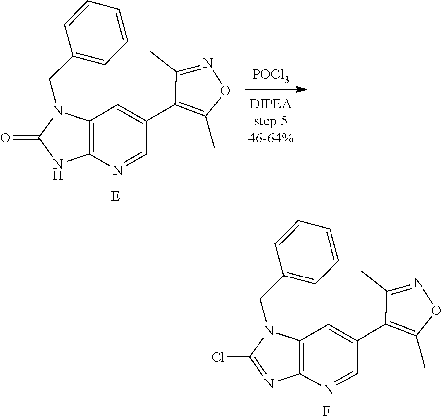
[POCl3].[E].C1=C(C2=C(C)ON=C2C)C=NC2=C1N(CC1=CC=CC=C1)C(=O)N2.F.C1=C(C2=C(C)ON=C2C)C=NC2=C1N(CC1=CC=CC=C1)C(Cl)=N2
